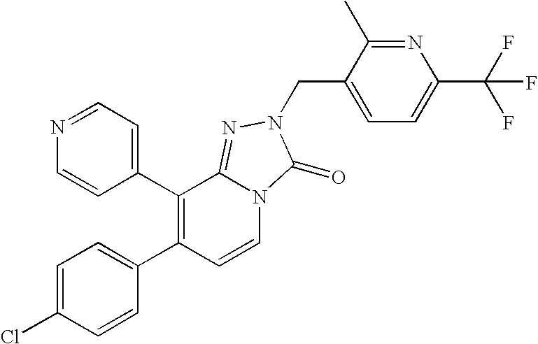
C1=CC(C2=C(C3=CC=C(Cl)C=C3)C=CN3C2=NN(CC2=CC=C(C(F)(F)F)N=C2C)C3=O)=CC=N1
